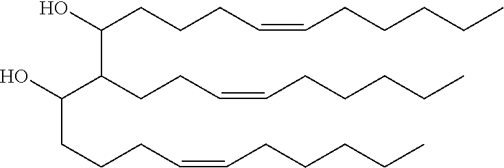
C(CCCC=CCCCCC)(O)C(CCC=CCCCCC)C(CCCC=CCCCCC)O
